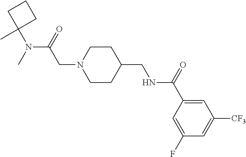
C1(F)=CC(C(=O)NCC2CCN(CC(N(C)C3(C)CCC3)=O)CC2)=CC([CF3])=C1
